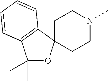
C1CN(C)CCC12OC(C)(C)C1=C2C=CC=C1
